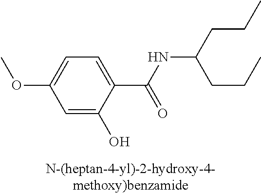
C1=C(O)C(C(=O)NC(CCC)CCC)=CC=C1OC
